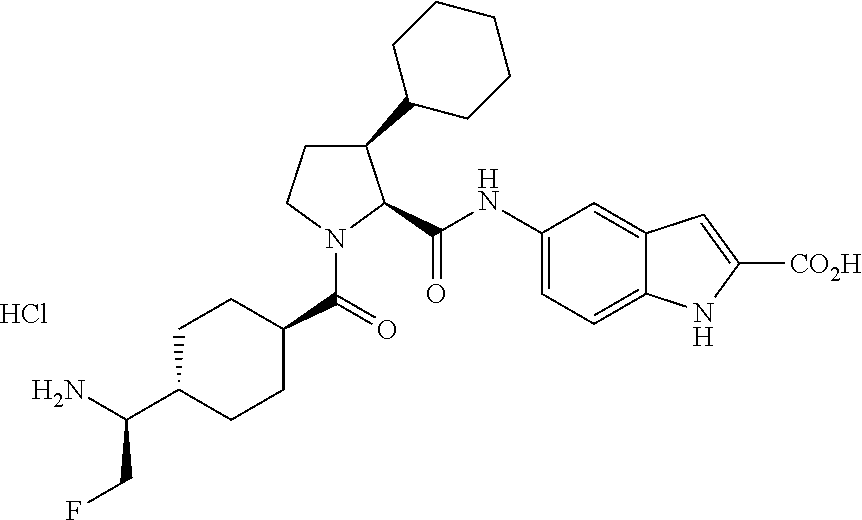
C1(C2CCCCC2)CCN(C(=O)C2CCC(C(N)CF)CC2)C1C(NC1=CC=C2C(=C1)C=C([CO2H])N2)=O.Cl
